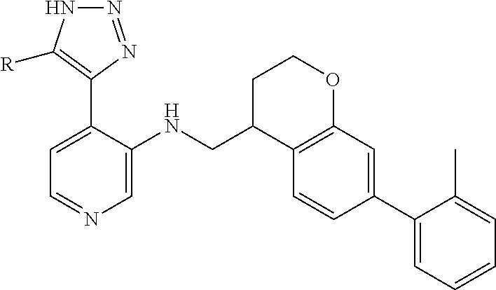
C1=C(C2=C([R])NN=N2)C(NCC2C3=C(OCC2)C=C(C2=CC=CC=C2C)C=C3)=CN=C1
